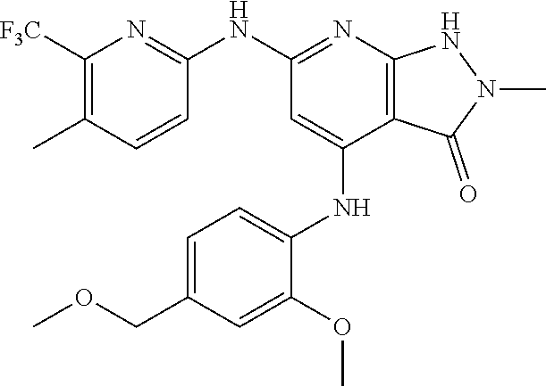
C1([F3C])=C(C)C=CC(NC2=NC3=C(C(NC4=CC=C(COC)C=C4OC)=C2)C(=O)N(C)N3)=N1
